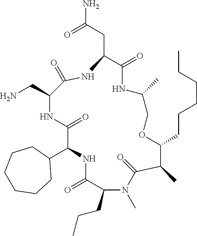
C1(C2NC(=O)C(CCC)N(C)C(=O)C(C)C(CCCCCC)OCC(C)NC(=O)C(CC(N)=O)NC(=O)C(CN)NC2=O)CCCCCC1
